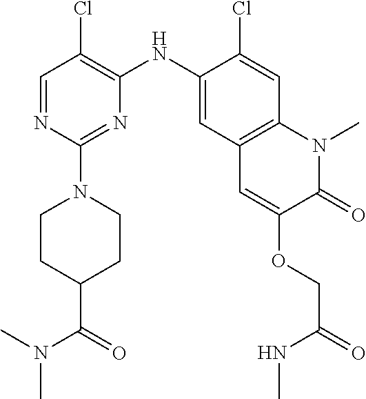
C1=NC(N2CCC(C(=O)N(C)C)CC2)=NC(NC2=CC3=C(C=C2Cl)N(C)C(=O)C(OCC(=O)NC)=C3)=C1Cl
